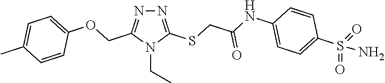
N1=C(SCC(NC2=CC=C(S(=O)(=O)N)C=C2)=O)N(CC)C(COC2=CC=C(C)C=C2)=N1
